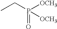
CCP(=O)([OCH3])[OCH3]
